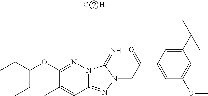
C12=NN(CC(C3=CC(OC)=CC(C(C)(C)C)=C3)=O)C(=N)N1N=C(OC(CC)CC)C(C)=C2.[C      H]
